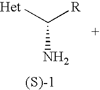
[Het]C([R])N
